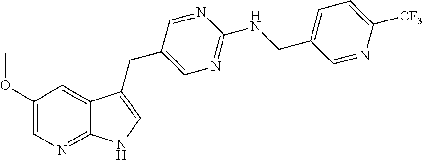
C1(OC)=CN=C2C(=C1)C(CC1=CN=C(NCC3=CC=C([CF3])N=C3)N=C1)=CN2
